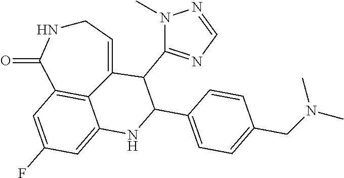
C1NC(=O)C2=C3C(=CC(F)=C2)NC(C2=CC=C(CN(C)C)C=C2)C(C2=NC=NN2C)C3=C1
